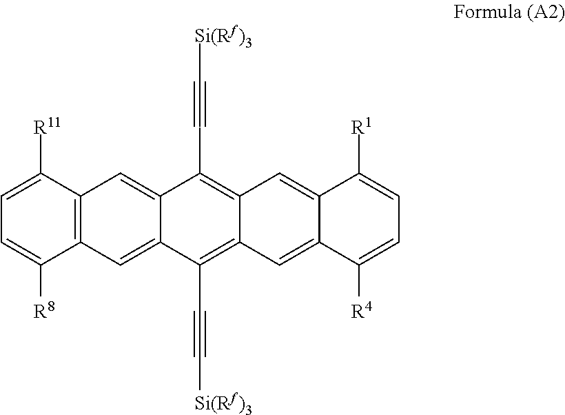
C12=C(C=C3C(=C1)C(C#C[Si(Rf)3])=C1C(=C3C#C[Si(Rf)3])C=C3C(=C1)C([R1])=CC=C3[R4])C([R8])=CC=C2[R11]
